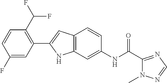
C1=C(F)C=CC(C(F)F)=C1C1=CC2=C(N1)C=C(NC(C1=NC=NN1C)=O)C=C2
